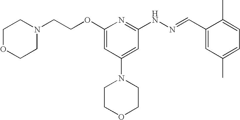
N1(CCOC2=CC(N3CCOCC3)=CC(NN=CC3=CC(C)=CC=C3C)=N2)CCOCC1
